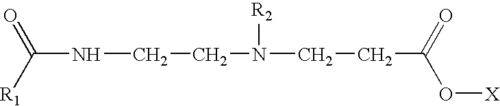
O=C([R1])NCCN(CCC(O[X])=O)[R2]
